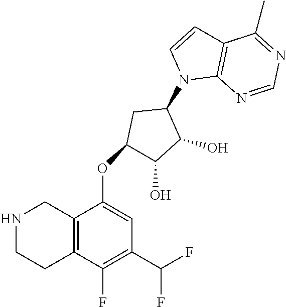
C12=C(C(F)=C(C(F)F)C=C1OC1C(O)C(O)C(N3C4=C(C=C3)C(C)=NC=N4)C1)CCNC2
